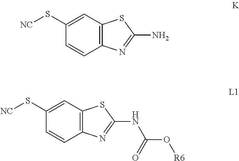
C1(S[NC])=CC2=C(C=C1)N=C(N)S2.C1(S[NC])=CC2=C(C=C1)N=C(NC(O[R6])=O)S2
